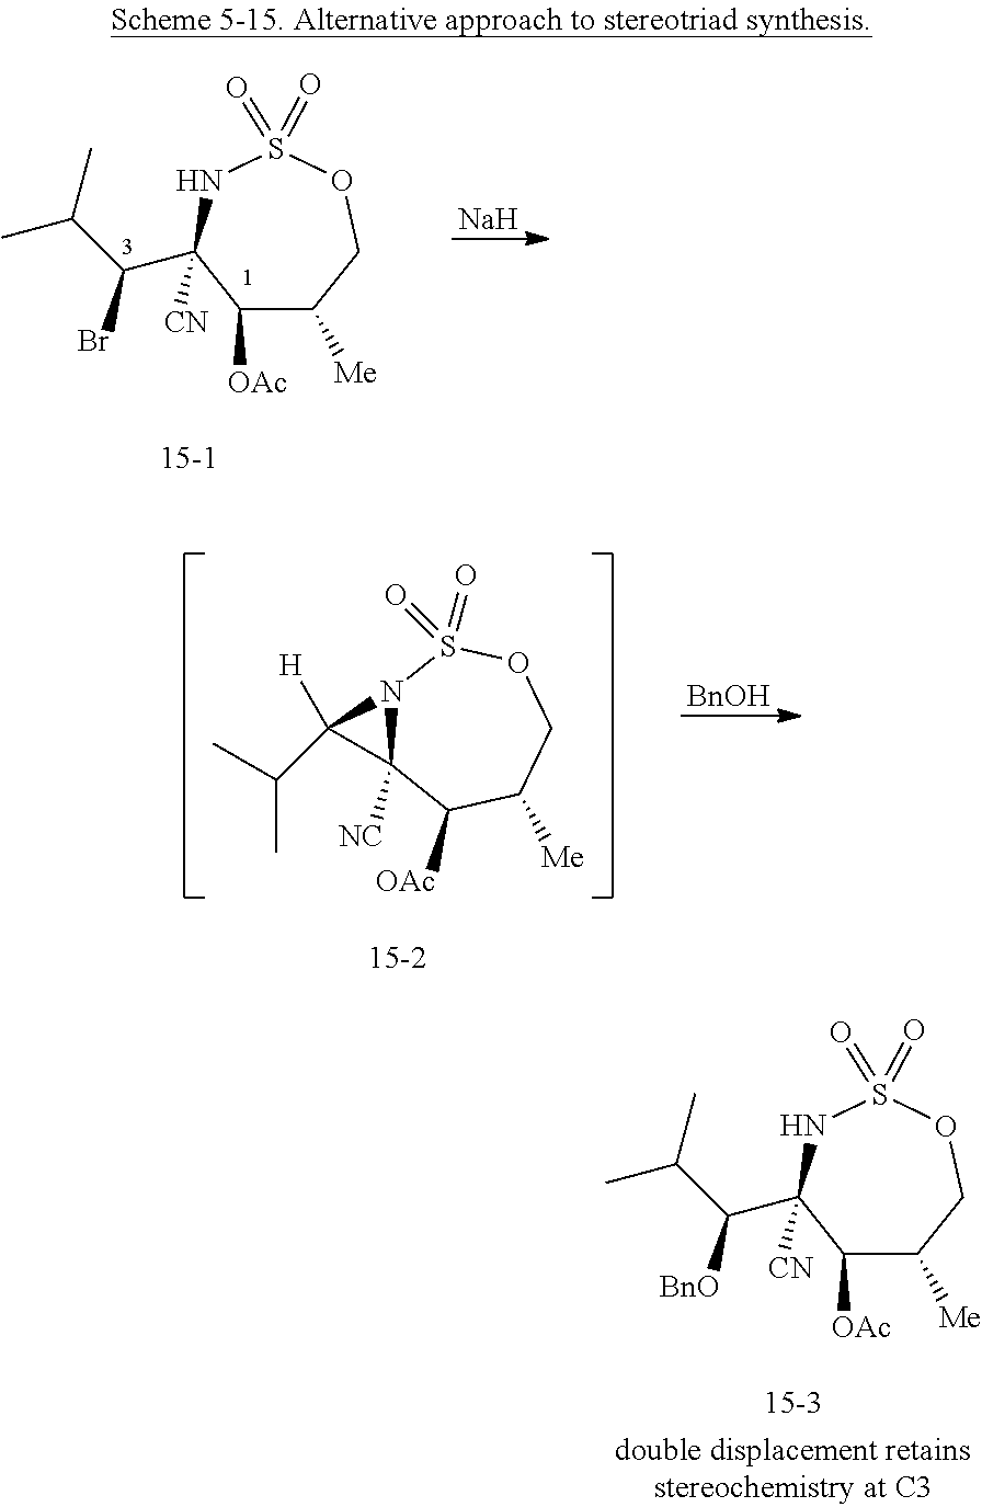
N1C(C(C(C)C)Br)([CN])C([OAc])C([Me])COS1(=O)=O.[Na].[BnOH].N12C([NC])(C([OAc])C([Me])COS1(=O)=O)C2(C(C)C)[H].N1C(C(C(C)C)[BnO])([CN])C([OAc])C([Me])COS1(=O)=O
